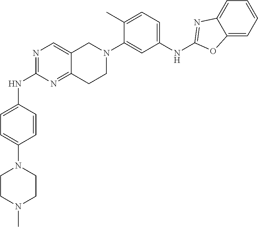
N1=C(NC2=CC=C(N3CCN(C)CC3)C=C2)N=C2C(=C1)CN(C1=CC(NC3=NC4=CC=CC=C4O3)=CC=C1C)CC2
